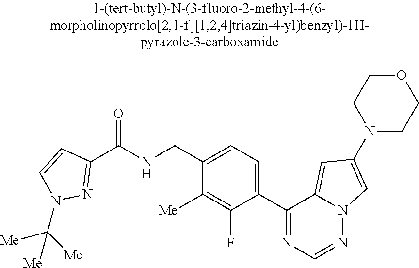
C1(CNC(C2=NN(C([Me])([Me])[Me])C=C2)=O)=CC=C(C2=NC=NN3C2=CC(N2CCOCC2)=C3)C(F)=C1[Me]
